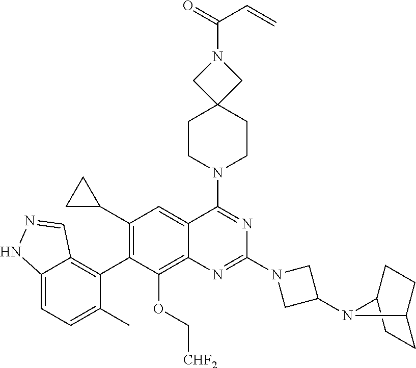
C12=CC=C(C)C(C3=C(C4CC4)C=C4C(=C3OC[CHF2])N=C(N3CC(N5C6CCC5CC6)C3)N=C4N3CCC4(CC3)CN(C(C=C)=O)C4)=C1C=NN2
